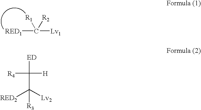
[RED1]C([R1])([R2])[Lv1].[ED]C([H])([R4])C([Lv2])([RED2])[R3]
